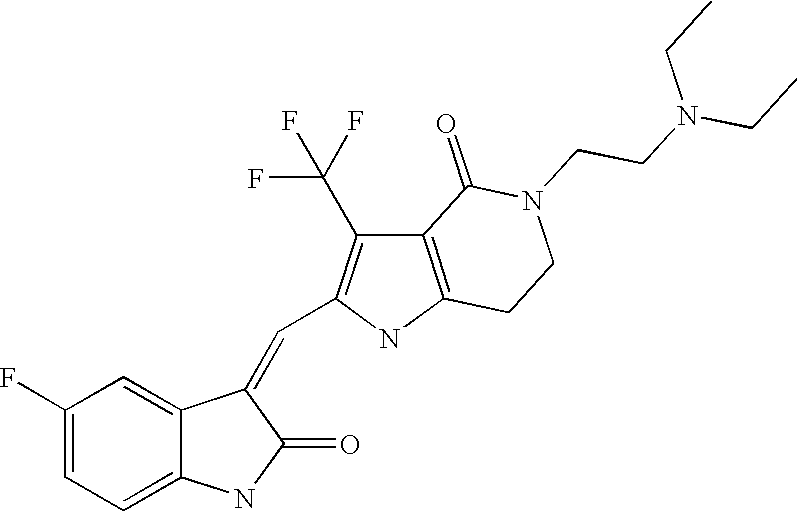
C1(F)=CC=C2C(=C1)C(=CC1=C(C(F)(F)F)C3=C(N1)CCN(CCN(CC)CC)C3=O)C(=O)N2
